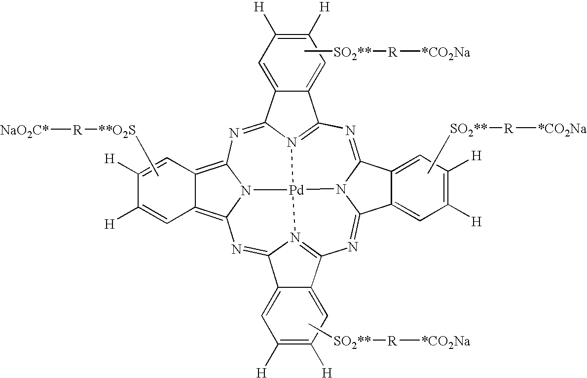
N1=C2N3C(=NC4=N5C(=NC6=C7C(=C8N6[Pd]35N3=C1C1=CC([H])=C([H])C=C1C3=N8)C=C([H])C([H])=C7)C1=CC([H])=C([H])C=C41)C1=CC([H])=C([H])C=C21.C[**O2S][R][NaO2C*].C[SO2**][R][*CO2Na].C[SO2**][R][*CO2Na].C[SO2**][R][*CO2Na]
